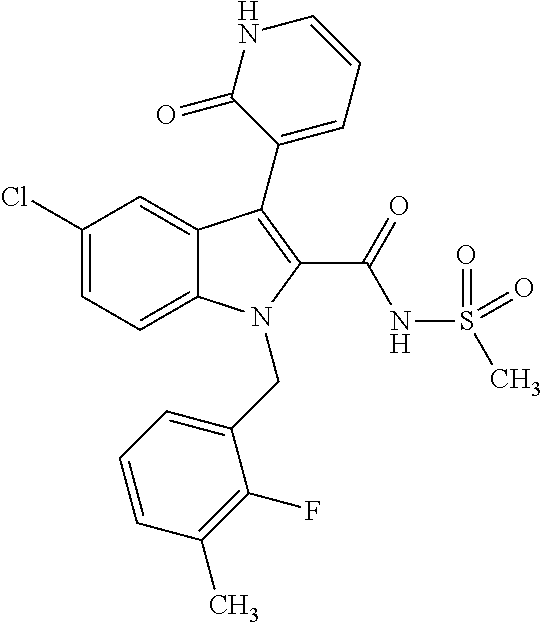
C1(Cl)=CC=C2C(=C1)C(C1=CC=CNC1=O)=C(C(NS(C)(=O)=O)=O)N2CC1=CC=CC(C)=C1F
